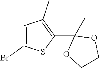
C1=C(Br)SC(C2(C)OCCO2)=C1C
